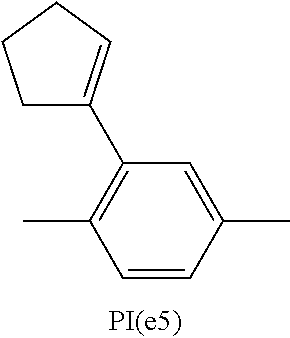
CC1=CC(C2=CCCC2)=C(C)C=C1
